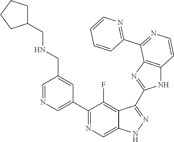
C1=NC=C(C2=NC=C3C(=C2F)C(C2=NC4=C(N2)C=CN=C4C2=NC=CC=C2)=NN3)C=C1CNCC1CCCC1
